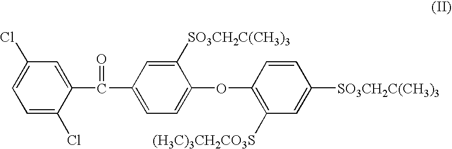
C1=C(Cl)C=C(C(C2=CC=C(OC3=C([(H3C)3CH2CO3S])C=C([SO3CH2C(CH3)3])C=C3)C([SO3CH2C(CH3)3])=C2)=O)C(Cl)=C1
